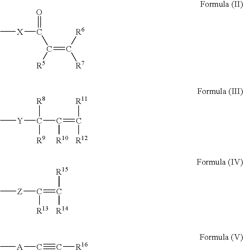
C[X]C(C(=C([R6])[R7])[R5])=O.C[Y]C(C(=C([R11])[R12])[R10])([R8])[R9].C[Z]C(=C([R15])[R14])[R13].C[A]C#C[R16]
